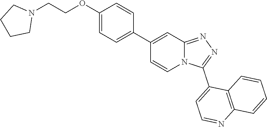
N12C(=NN=C1C1=CC=NC3=C1C=CC=C3)C=C(C1=CC=C(OCCN3CCCC3)C=C1)C=C2
